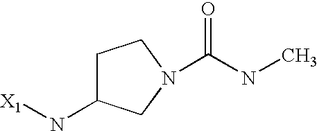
C1C(N[X1])CN(C(=O)NC)C1
